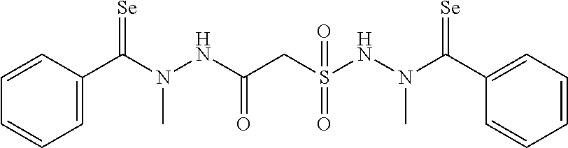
C1=CC(C(N(NC(CS(NN(C(C2=CC=CC=C2)=[Se])C)(=O)=O)=O)C)=[Se])=CC=C1
